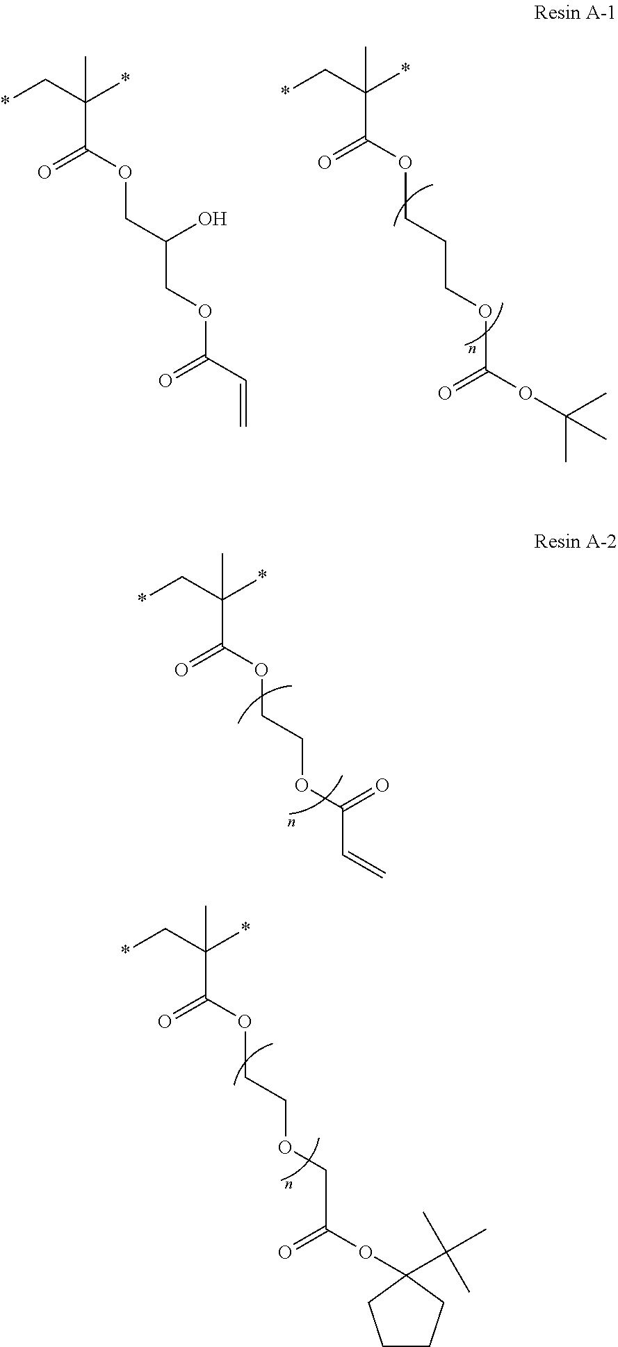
*CC(*)(C(OCCOC(C=C)=O)=O)C.*CC(*)(C(OCC(COC(C=C)=O)O)=O)C.*CC(*)(C(OCCCOC(OC(C)(C)C)=O)=O)C.*CC(*)(C(OCCOCC(OC1(C(C)(C)C)CCCC1)=O)=O)C
